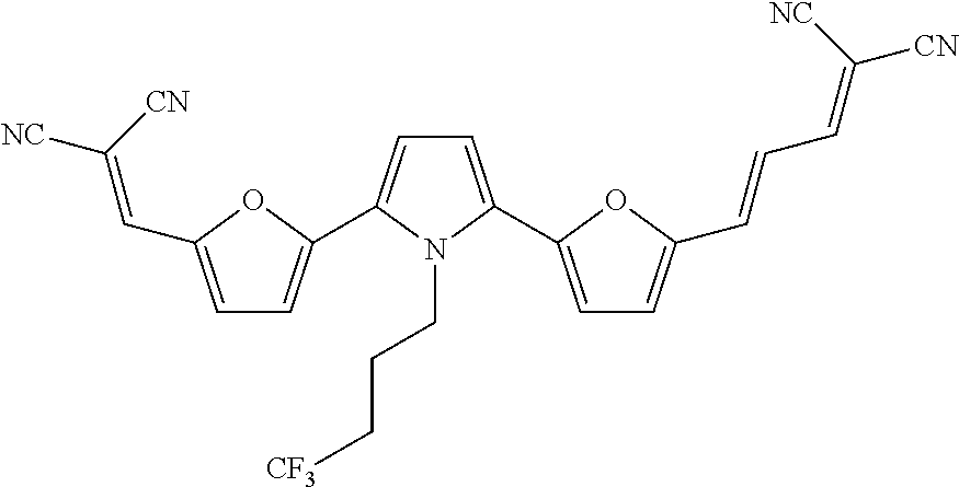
C1=C(C2=CC=C(C=CC=C([CN])[NC])O2)N(CCC[CF3])C(C2=CC=C(C=C([NC])[CN])O2)=C1
